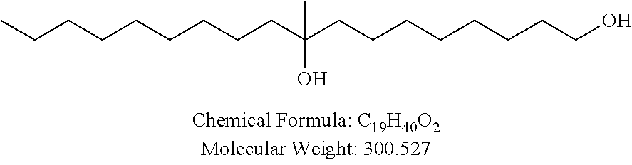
C(CCCCCCCC(CCCCCCCCO)(O)C)C
